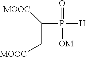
C(P([H])(=O)[OM])(C[MOOC])[MOOC]
